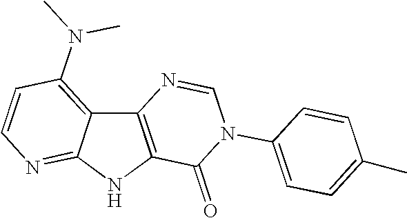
C12=C(NC3=NC=CC(N(C)C)=C13)C(=O)N(C1=CC=C(C)C=C1)C=N2
